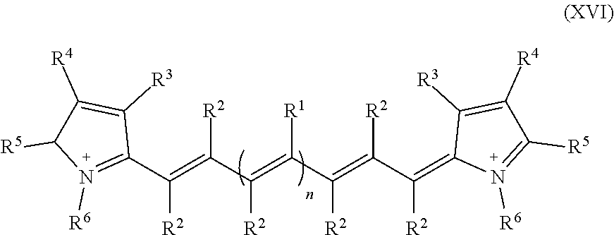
C1(C(=C(C(=C(C(=C(C(=C2N([R6])=C([R5])C([R4])=C2[R3])[R2])[R2])[R2])[R1])[R2])[R2])[R2])=N([R6])C([R5])C([R4])=C1[R3]
